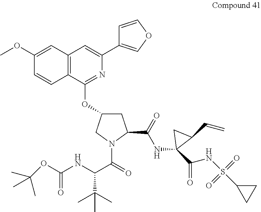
C1(OC)=CC2=C(C=C1)C(OC1CC(C(NC3(C(NS(C4CC4)(=O)=O)=O)C(C=C)C3)=O)N(C(=O)C(NC(OC(C)(C)C)=O)C(C)(C)C)C1)=NC(C1=COC=C1)=C2
